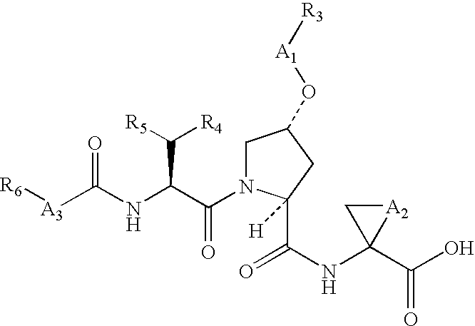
[A3](C(NC(C(=O)N1CC(O[A1][R3])CC1([H])C(NC1(C(O)=O)[A2]C1)=O)C([R5])[R4])=O)[R6]
